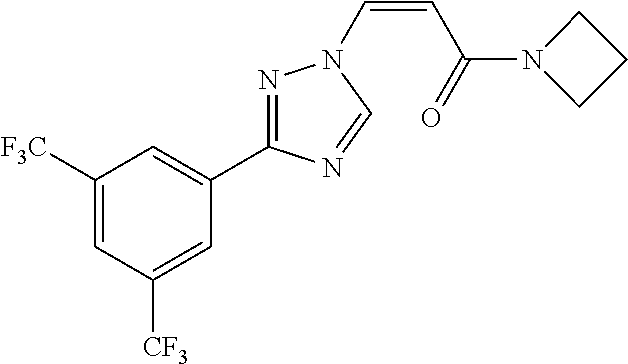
C1([F3C])=CC([CF3])=CC(C2=NN(C=CC(=O)N3CCC3)C=N2)=C1
